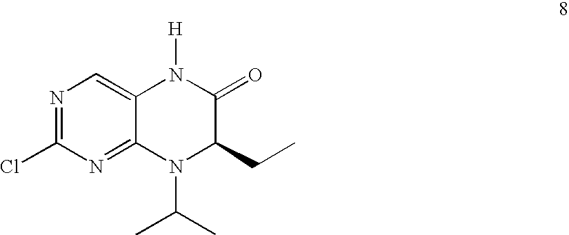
N1=C(Cl)N=C2C(=C1)N([H])C(=O)C(CC)N2C(C)C
